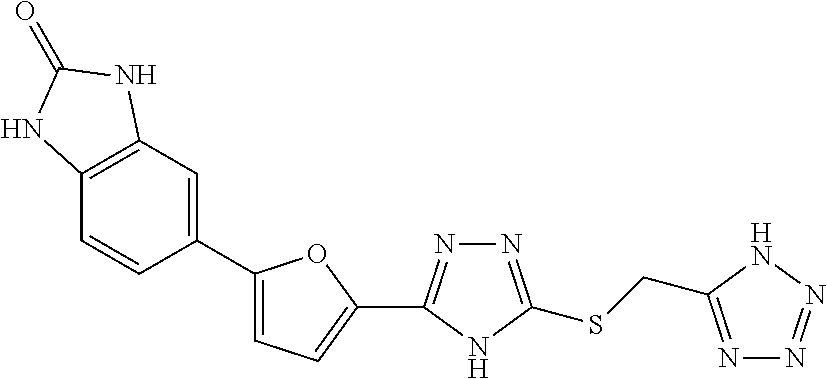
C1(C2=CC3=C(C=C2)NC(=O)N3)=CC=C(C2=NN=C(SCC3=NN=NN3)N2)O1
